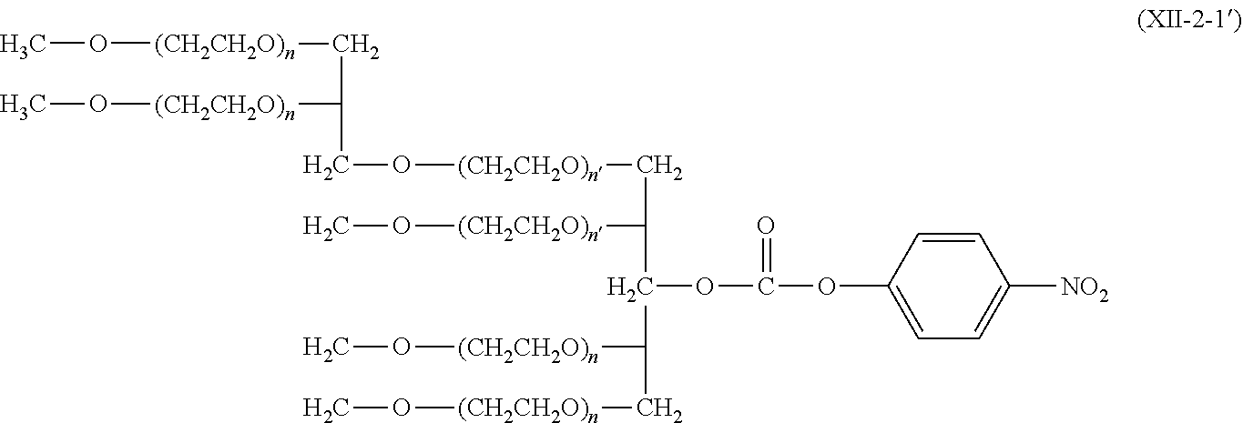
CO[(CH2CH2O)n]CC([(CH2CH2O)n]OC)CO[(CH2CH2O)n]CC([(CH2CH2O)n]OC)C(OC(OC1=CC=C([NO2])C=C1)=O)C([(CH2CH2O)n]OC)C[(CH2CH2O)n]OC
